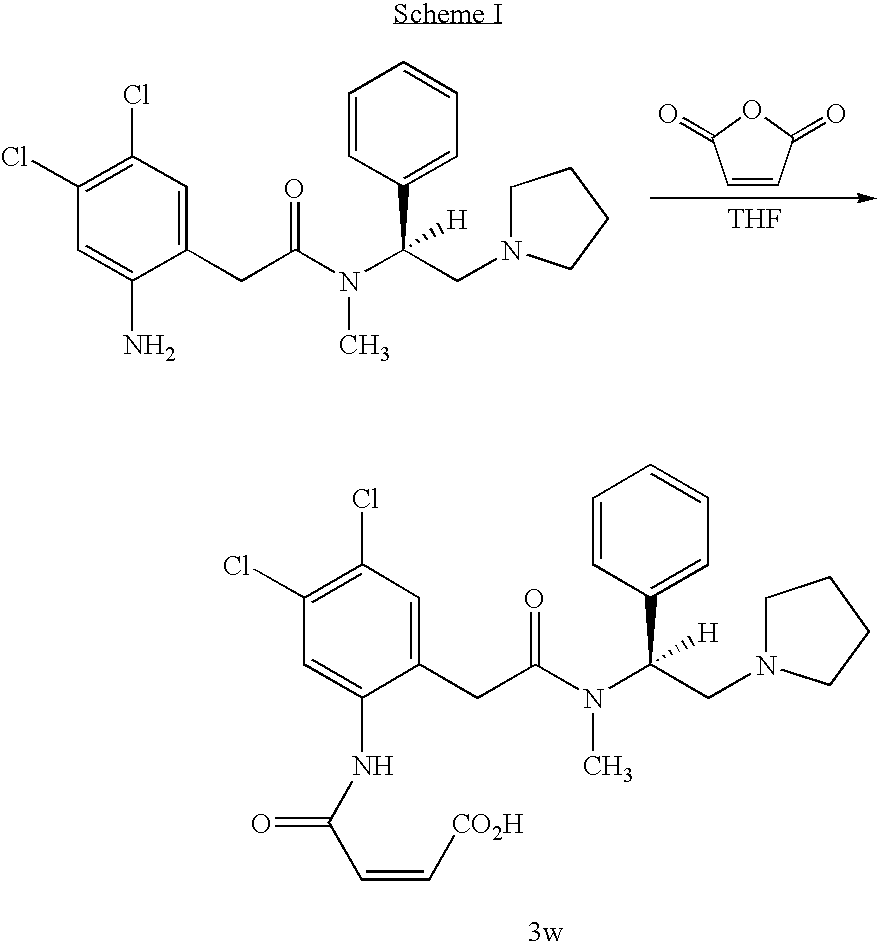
C1=CC(=O)OC1=O.[THF].C1=C(C(CN2CCCC2)(N(C(CC2=CC(Cl)=C(Cl)C=C2N)=O)C)[H])C=CC=C1.C1=C(C(CN2CCCC2)(N(C(CC2=CC(Cl)=C(Cl)C=C2NC(C=C[CO2H])=O)=O)C)[H])C=CC=C1
